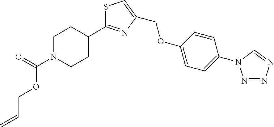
C(OC1=CC=C(N2N=NN=C2)C=C1)C1=CSC(C2CCN(C(=O)OCC=C)CC2)=N1
